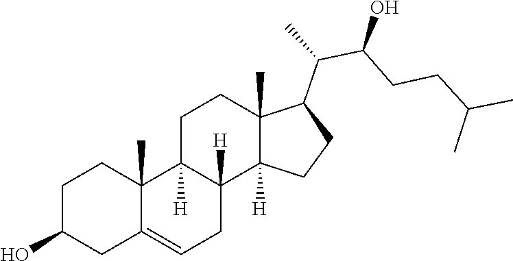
C1=C2CC(O)CCC2(C)C2([H])CCC3(C)C(C(C(CCC(C)C)O)C)CCC3([H])C2([H])C1
